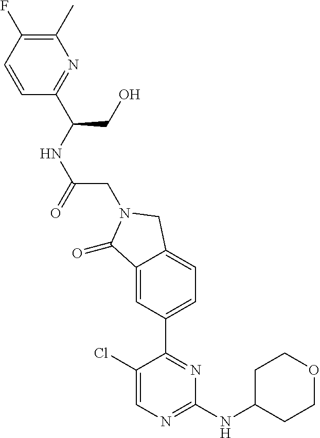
C1(Cl)=CN=C(NC2CCOCC2)N=C1C1=CC=C2C(=C1)C(=O)N(CC(NC(CO)C1=NC(C)=C(F)C=C1)=O)C2
